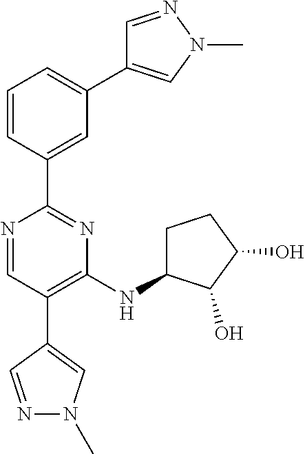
N1=CC(C2=CN(C)N=C2)=C(NC2CCC(O)C2O)N=C1C1=CC(C2=CN(C)N=C2)=CC=C1
